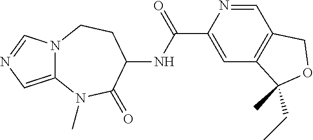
C12=CN=CN1CCC(NC(C1=CC3=C(C=N1)COC3(C)CC)=O)C(=O)N2C
